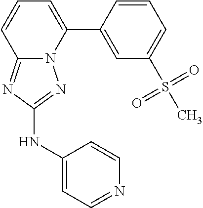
C1=CC(C2=CC=CC3=NC(NC4=CC=NC=C4)=NN23)=CC(S(C)(=O)=O)=C1
